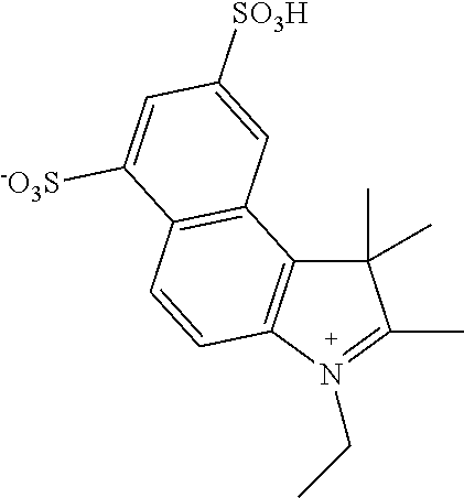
C1(C)(C)C2=C(N(CC)=C1C)C=CC1=C2C=C([SO3H])C=C1[-O3S]
